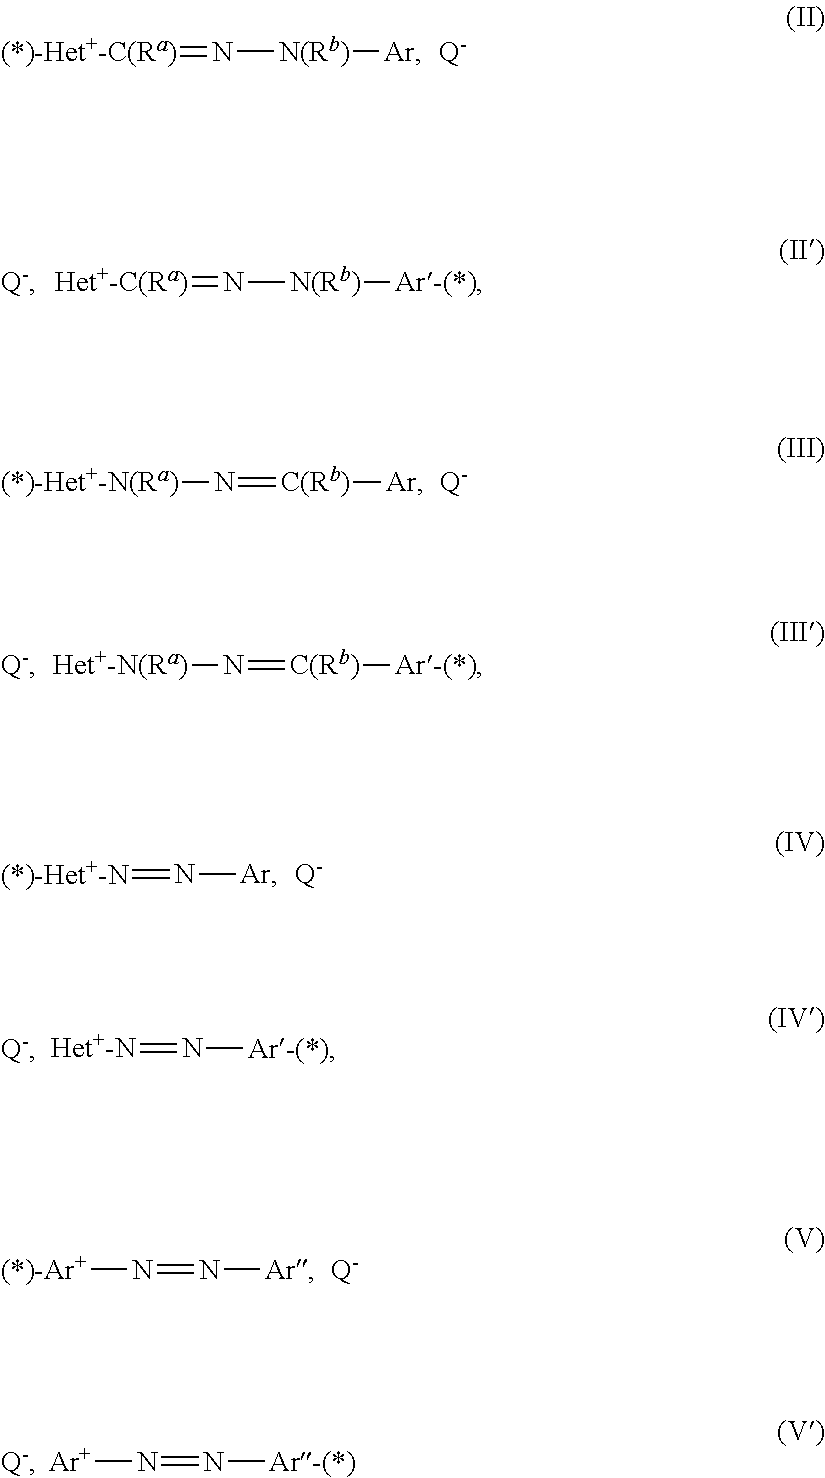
[(*)-Het+-C(Ra)]=N[N(Rb)][Ar].[Q-].[Het+-C(Ra)]=N[N(Rb)][Ar-(*)].[Q-].[(*)-Het+-N(Ra)]N=[C(Rb)][Ar].[Q-].[Het+-N(Ra)]N=[C(Rb)][Ar-(*)].[Q-].[(*)-Het+-N]=N[Ar].[Q-].[Het+-N]=N[Ar-(*)].[Q-].N(=N[Ar])[(*)-Ar+].[Q-].N(=N[Ar-(*)])[Ar].[Q-]
